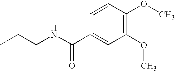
C1(C(NCCC)=O)=CC(OC)=C(OC)C=C1
